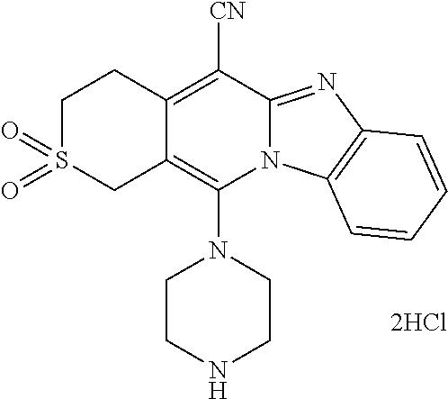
[2HCl].C12=C(N3CCNCC3)N3C(=NC4=C3C=CC=C4)C([CN])=C1CCS(=O)(=O)C2
